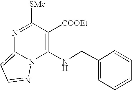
C1(NCC2=CC=CC=C2)=C([COOEt])C([SMe])=NC2=CC=NN12
